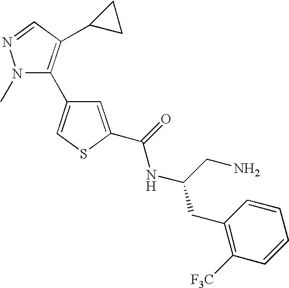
C1=C(C(=O)NC(CN)CC2=C([F3C])C=CC=C2)SC=C1C1=C(C2CC2)C=NN1C
